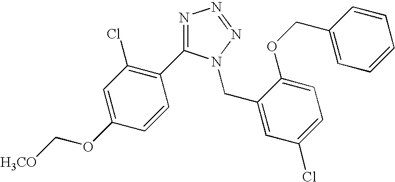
N1=C(C2=C(Cl)C=C(OC[H3CO])C=C2)N(CC2=CC(Cl)=CC=C2OCC2=CC=CC=C2)N=N1
